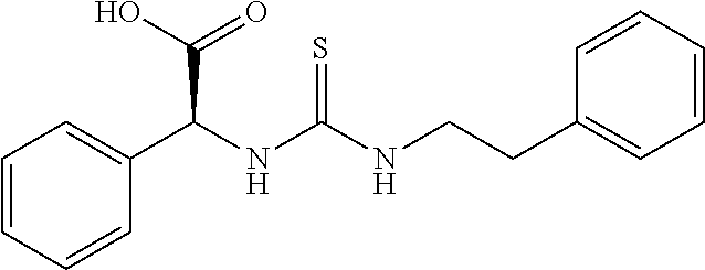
C1(C(NC(NCCC2=CC=CC=C2)=S)C(=O)O)=CC=CC=C1
